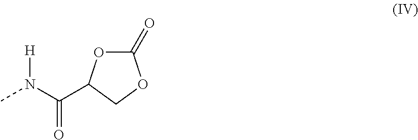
C1(=O)OC(C(N(C)[H])=O)CO1
